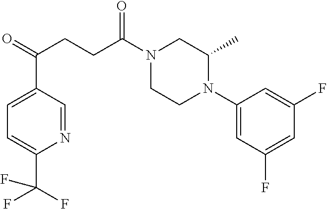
C1(N2CCN(C(CCC(=O)C3=CC=C(C(F)(F)F)N=C3)=O)CC2C)=CC(F)=CC(F)=C1
